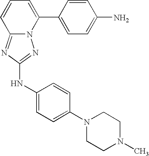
N12C(=NC(NC3=CC=C(N4CCN(C)CC4)C=C3)=N1)C=CC=C2C1=CC=C(N)C=C1
